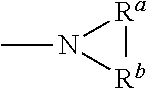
[Ra]1[Rb]N1C
